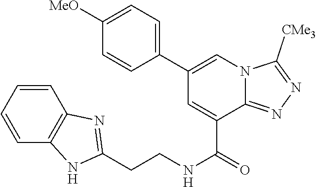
C1=CC=CC2=C1N=C(CCNC(=O)C1=CC(C3=CC=C([MeO])C=C3)=CN3C1=NN=C3[CMe3])N2
